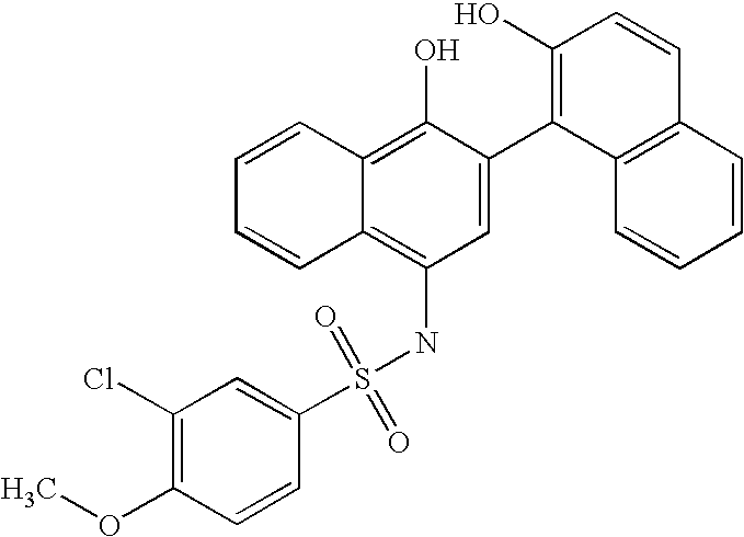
C1(Cl)=C(OC)C=CC(S(NC2=C3C(=C(O)C(C4=C(O)C=CC5=C4C=CC=C5)=C2)C=CC=C3)(=O)=O)=C1
